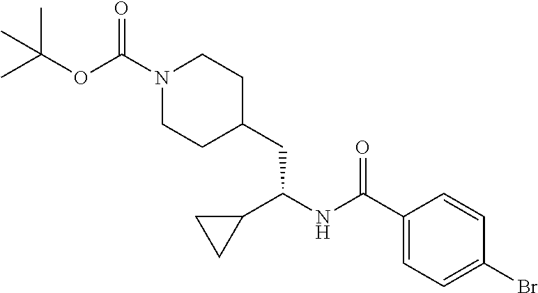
O(C(N1CCC(CC(NC(C2=CC=C(Br)C=C2)=O)C2CC2)CC1)=O)C(C)(C)C
